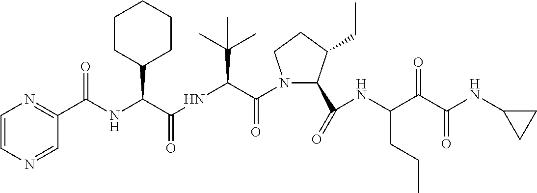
C1(C(=O)NC(C(C(NC2CC2)=O)=O)CCC)C(CC)CCN1C(C(NC(=O)C(C1CCCCC1)NC(C1=NC=CN=C1)=O)C(C)(C)C)=O
